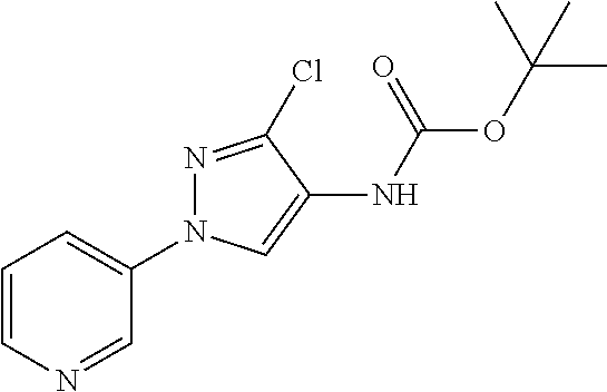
C1=CN=CC(N2N=C(Cl)C(NC(OC(C)(C)C)=O)=C2)=C1
